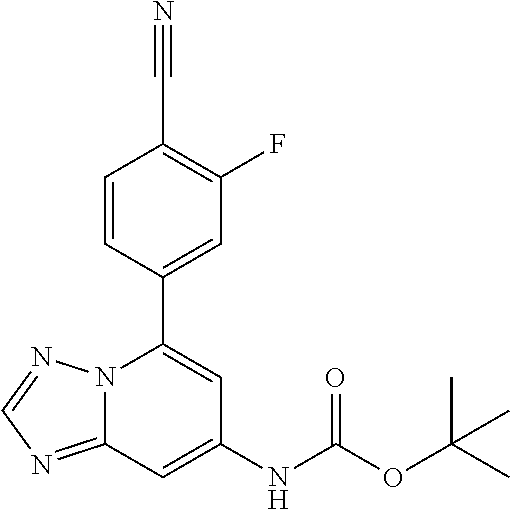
C1=CC(C2=CC(NC(OC(C)(C)C)=O)=CC3=NC=NN23)=CC(F)=C1C#N
